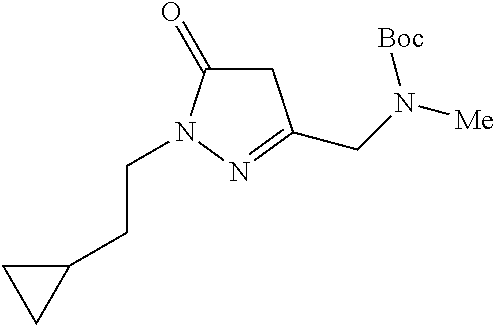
C1C(=O)N(CCC2CC2)N=C1CN([Me])[Boc]
